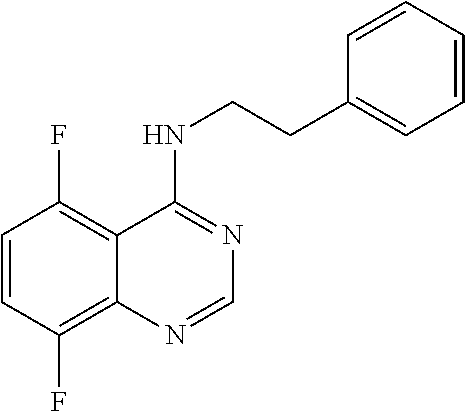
C1=CC(F)=C2C(=C1F)C(NCCC1=CC=CC=C1)=NC=N2
